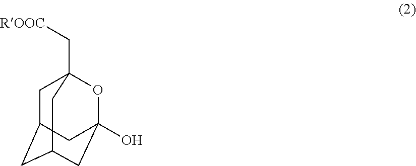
C1C2CC3CC(O)(OC1(C[ROOC])C3)C2
